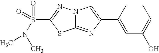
C12=NC(C3=CC(O)=CC=C3)=CN1N=C(S(=O)(=O)N(C)C)S2
